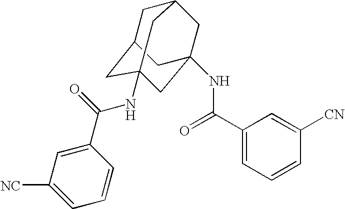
C1C2CC3(NC(C4=CC([NC])=CC=C4)=O)CC(NC(C4=CC=CC([CN])=C4)=O)(CC1C3)C2
